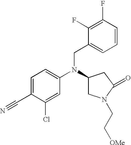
C1=C(C#N)C(Cl)=CC(N(C2CN(CC[OMe])C(=O)C2)CC2=CC=CC(F)=C2F)=C1
